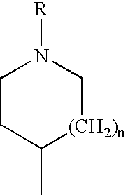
C1CC(C)[(CH2)n]CN1[R]
